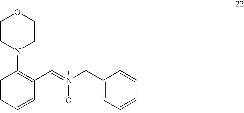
C1=CC=CC(C=N(CC2=CC=CC=C2)O)=C1N1CCOCC1
